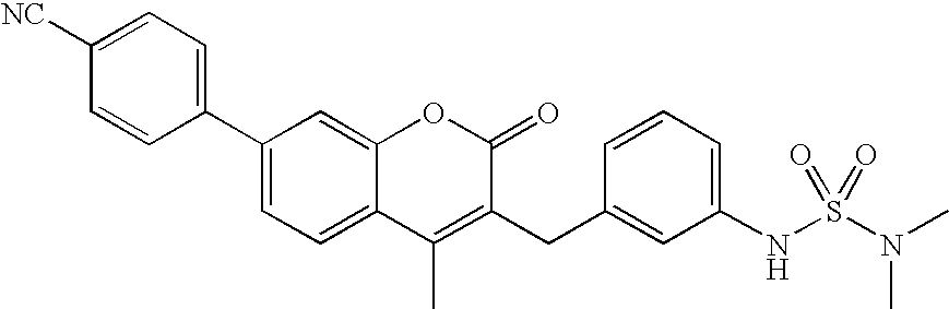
C1(C2=CC=C([NC])C=C2)=CC=C2C(=C1)OC(=O)C(CC1=CC(NS(N(C)C)(=O)=O)=CC=C1)=C2C
